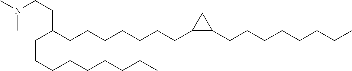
C(CCCCCCCC)C(CCCCCCCC1C(CCCCCCCC)C1)CCN(C)C
